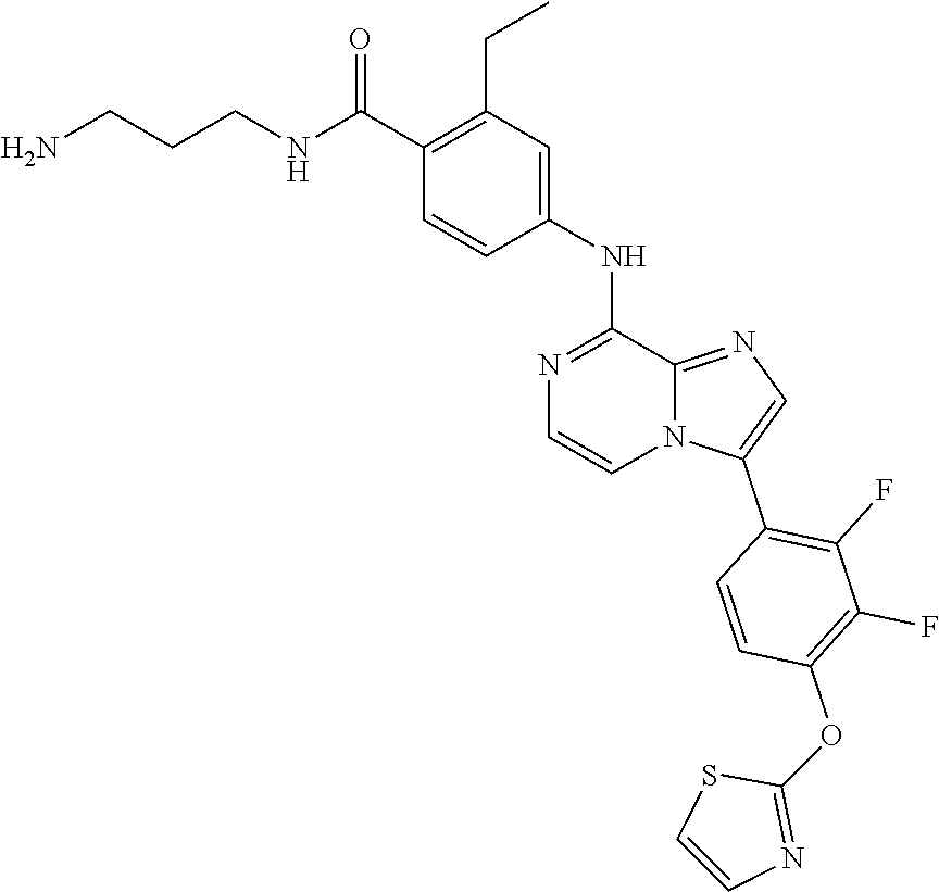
N1=C(NC2=CC(CC)=C(C(=O)NCCCN)C=C2)C2=NC=C(C3=C(F)C(F)=C(OC4=NC=CS4)C=C3)N2C=C1
